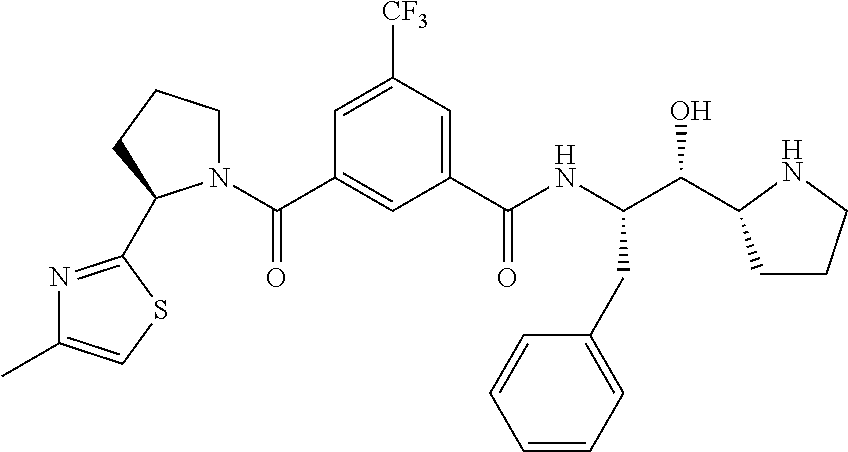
C1(C(NC(C(O)C2CCCN2)CC2=CC=CC=C2)=O)=CC([CF3])=CC(C(N2CCCC2C2=NC(C)=CS2)=O)=C1
